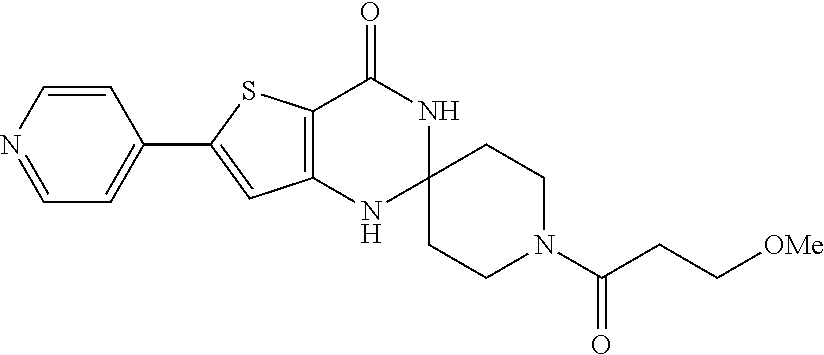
C12=C(NC3(NC1=O)CCN(C(=O)CC[OMe])CC3)C=C(C1=CC=NC=C1)S2
